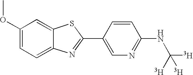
C1(OC)=CC=C2C(=C1)SC(C1=CN=C(NC([T])([T])[T])C=C1)=N2
